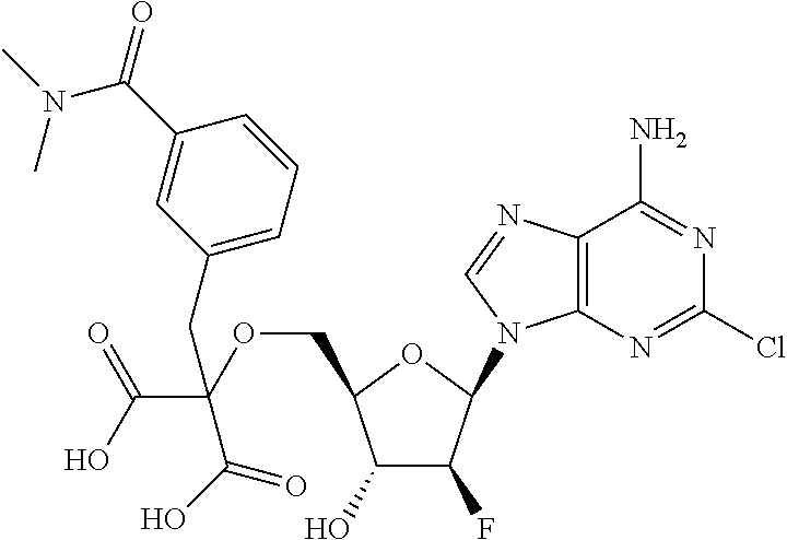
C1(O)C(F)C(N2C3=C(N=C2)C(N)=NC(Cl)=N3)OC1COC(C(=O)O)(CC1=CC=CC(C(N(C)C)=O)=C1)C(=O)O
